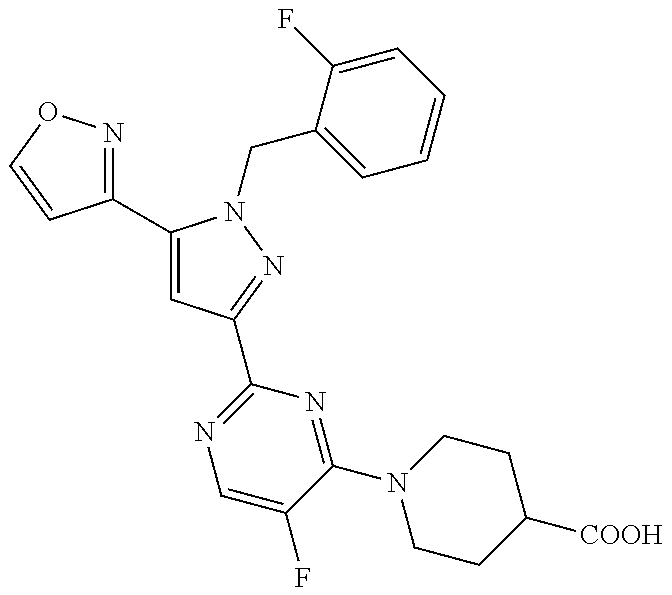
C1(C2=CC(C3=NC=C(F)C(N4CCC([COOH])CC4)=N3)=NN2CC2=CC=CC=C2F)=NOC=C1
